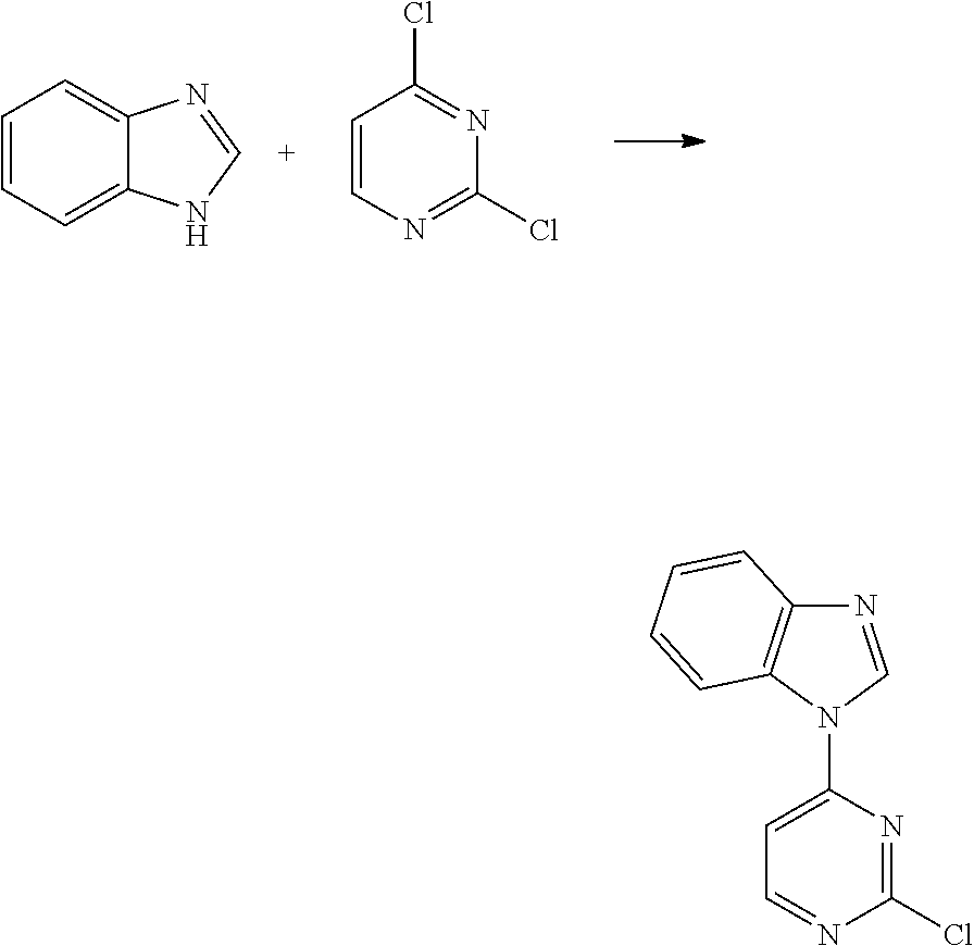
C1=CC=C2C(=C1)N=CN2.C1=CN=C(Cl)N=C1Cl.N1=CN(C2=CC=NC(Cl)=N2)C2=C1C=CC=C2
